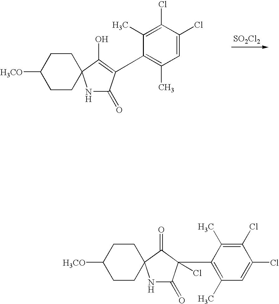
C1CC2(CCC1[H3CO])NC(=O)C(C1=C(C)C=C(Cl)C(Cl)=C1C)=C2O.[SO2Cl2].C1CC2(CCC1[H3CO])NC(=O)C(Cl)(C1=C(C)C=C(Cl)C(Cl)=C1C)C2=O
